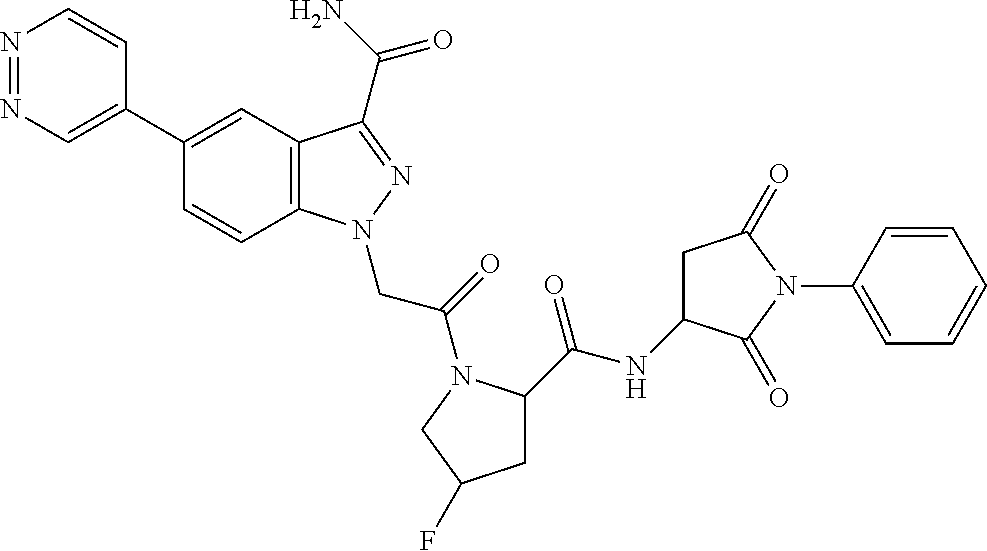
N1=NC=C(C2=CC3=C(C=C2)N(CC(=O)N2C(C(=O)NC4CC(=O)N(C5=CC=CC=C5)C4=O)CC(F)C2)N=C3C(=O)N)C=C1
